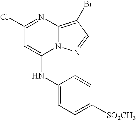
ClC1=NC2=C(Br)C=NN2C(NC2=CC=C([SO2CH3])C=C2)=C1
